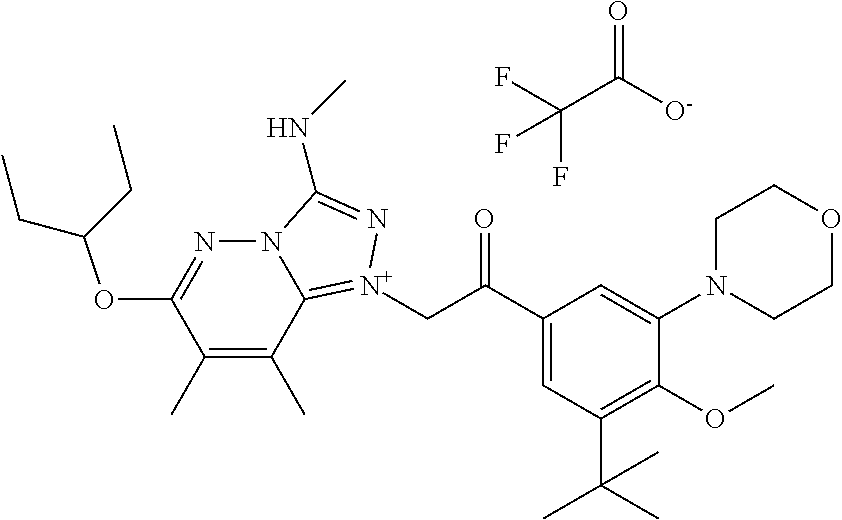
C1(C)=C(C)C2=[N+](CC(C3=CC(C(C)(C)C)=C(OC)C(N4CCOCC4)=C3)=O)N=C(NC)N2N=C1OC(CC)CC.FC(C([O-])=O)(F)F
